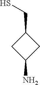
C1(CS)CC(N)C1
